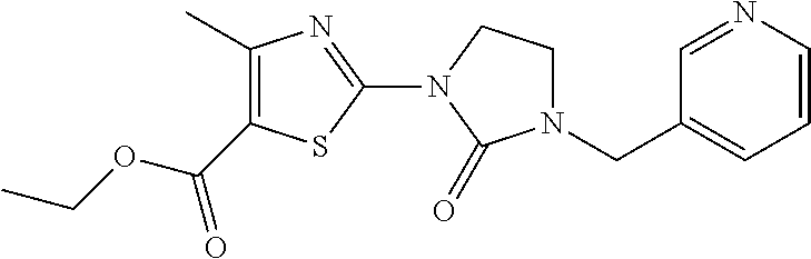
C(C1=CC=CN=C1)N1C(=O)N(C2=NC(C)=C(C(OCC)=O)S2)CC1
